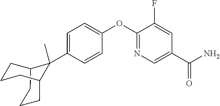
C12CCCC(CCC1)C2(C1=CC=C(OC2=NC=C(C(N)=O)C=C2F)C=C1)C
